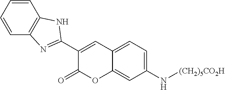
C12=CC=C(N[(CH2)5CO2H])C=C1OC(=O)C(C1=NC3=C(N1)C=CC=C3)=C2
